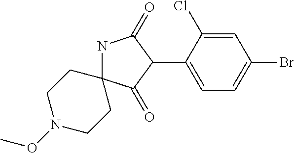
N1C2(C(=O)C(C3=CC=C(Br)C=C3Cl)C1=O)CCN(OC)CC2
